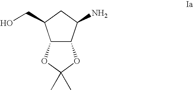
C12C(C(N)CC1CO)OC(C)(C)O2
